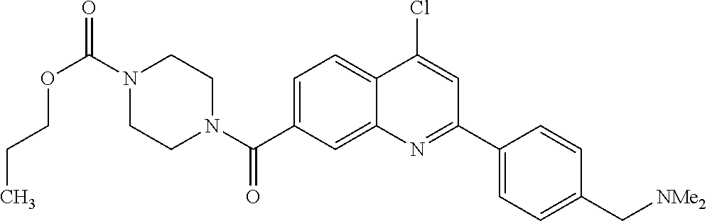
N1(C(OCCC)=O)CCN(C(=O)C2=CC=C3C(=C2)N=C(C2=CC=C(C[NMe2])C=C2)C=C3Cl)CC1
